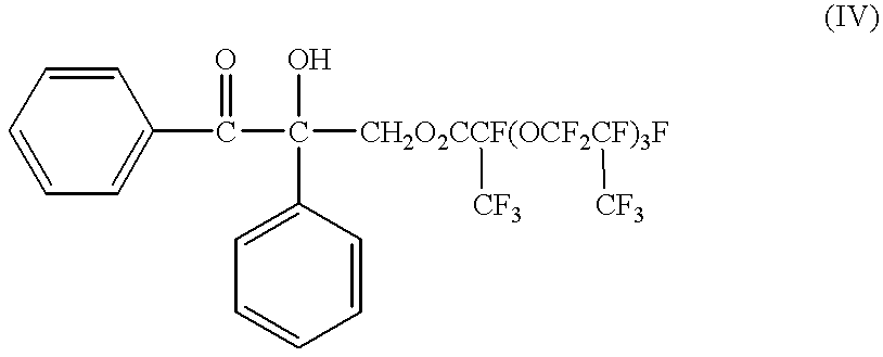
C1=CC=C(C(C([CH2O2CCF(OCF2CF)3F]([CF3])[CF3])(O)C2=CC=CC=C2)=O)C=C1
